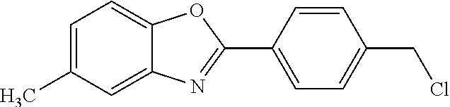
C1=C(C)C=C2C(=C1)OC(C1=CC=C(CCl)C=C1)=N2
